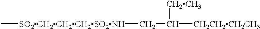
C[SO2CH2CH2CH2SO2NH]CC([CH2CH2CH2CH3])[CH2CH3]
